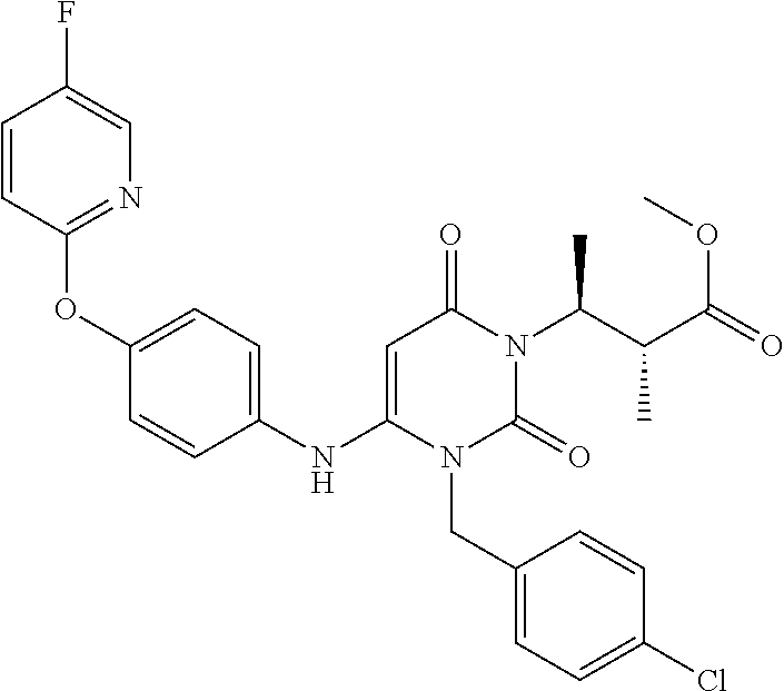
C1(OC2=NC=C(F)C=C2)=CC=C(NC2=CC(=O)N(C(C(C(=O)OC)C)C)C(=O)N2CC2=CC=C(Cl)C=C2)C=C1
